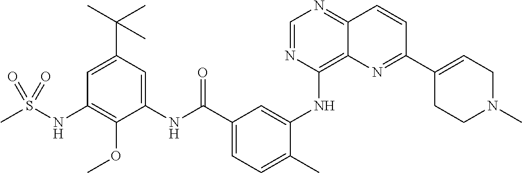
C1=NC(NC2=CC(C(NC3=CC(C(C)(C)C)=CC(NS(C)(=O)=O)=C3OC)=O)=CC=C2C)=C2C(=N1)C=CC(C1=CCN(C)CC1)=N2
